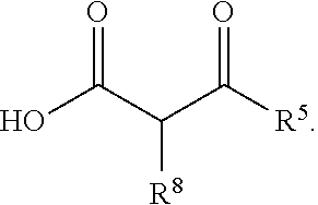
O=C(C(C([R5])=O)[R8])O
